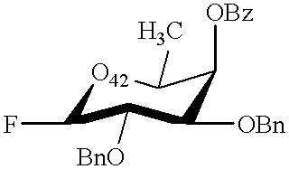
C1(F)C([BnO])C([OBn])C([OBz])C(C)[O42]1
